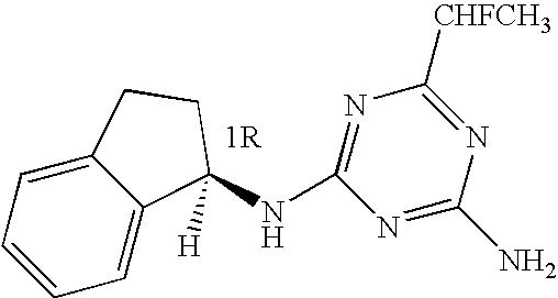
C1=CC=C2C(=C1)CCC2(NC1=NC([CHFCH3])=NC(N)=N1)[H]
